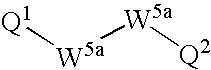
[Q1][W5a][W5a][Q2]
